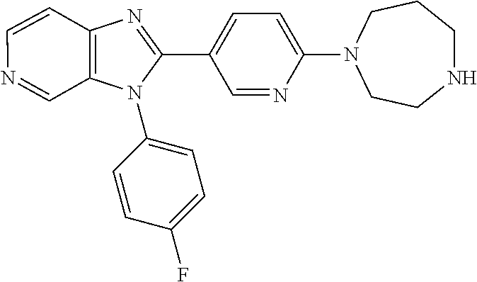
C1=CC2=C(C=N1)N(C1=CC=C(F)C=C1)C(C1=CC=C(N3CCNCCC3)N=C1)=N2
